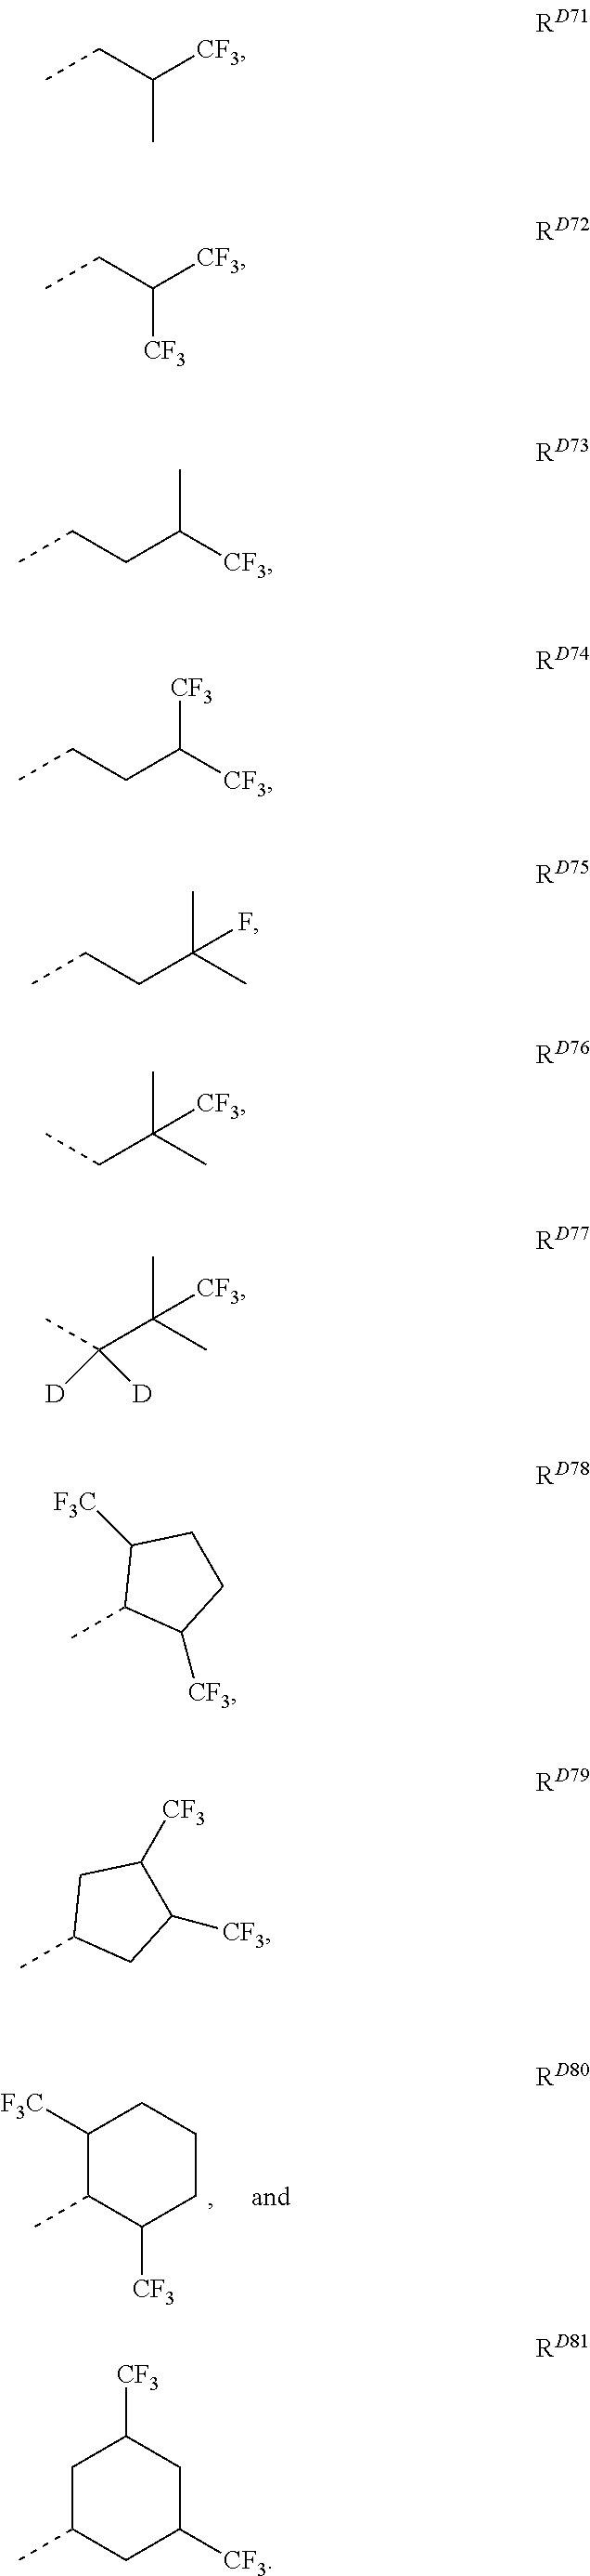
CC1C([CF3])CCCC1[F3C].CCC([CF3])C.CCC([CF3])[CF3].CCCC(C)[CF3].CCCC([CF3])[CF3].CCCC(C)(C)F.CCC(C)(C)[CF3].CC(C(C)(C)[CF3])([D])[D].CC1C([CF3])CCC1[F3C].CC1CC([CF3])C([CF3])C1.CC1CC([CF3])CC([CF3])C1
